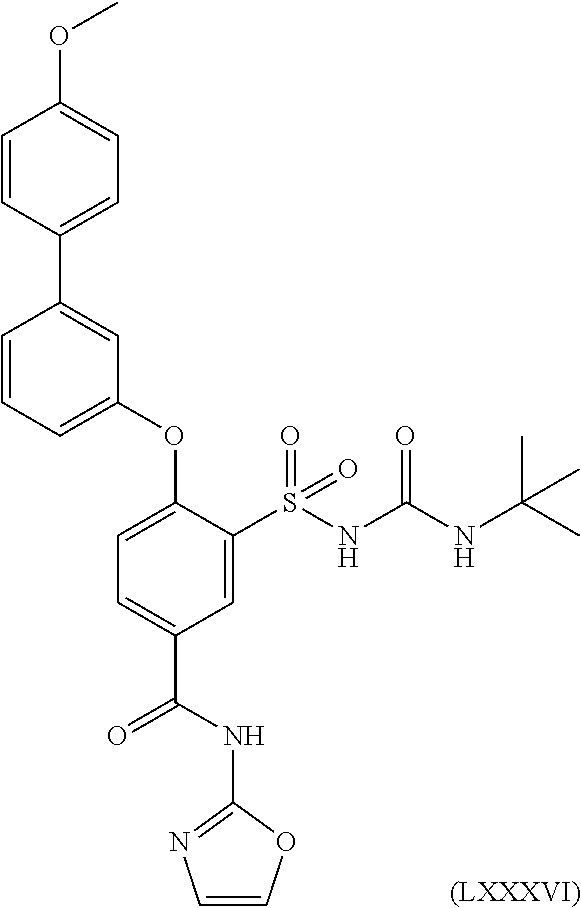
[(LXXXVI)].C1(OC)=CC=C(C2=CC(OC3=CC=C(C(=O)NC4=NC=CO4)C=C3S(NC(NC(C)(C)C)=O)(=O)=O)=CC=C2)C=C1
